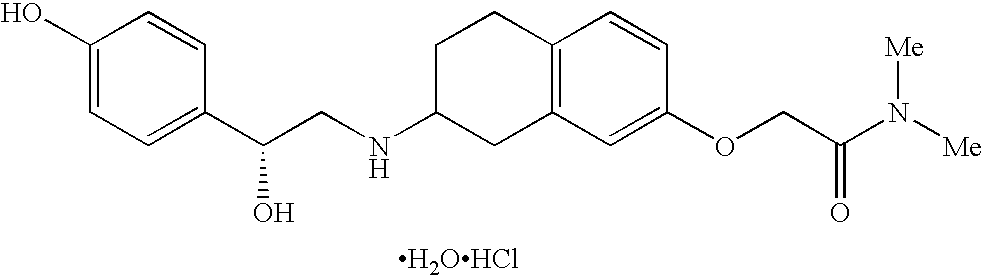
C1(O)=CC=C(C(CNC2CC3=C(CC2)C=CC(OCC(N([Me])[Me])=O)=C3)O)C=C1.[H2OHCl]
